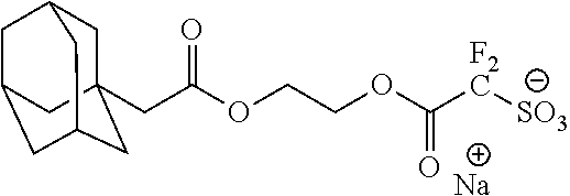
[Na].C(C(=O)OCCOC([F2C][SO3])=O)C12CC3CC(CC(C1)C3)C2
